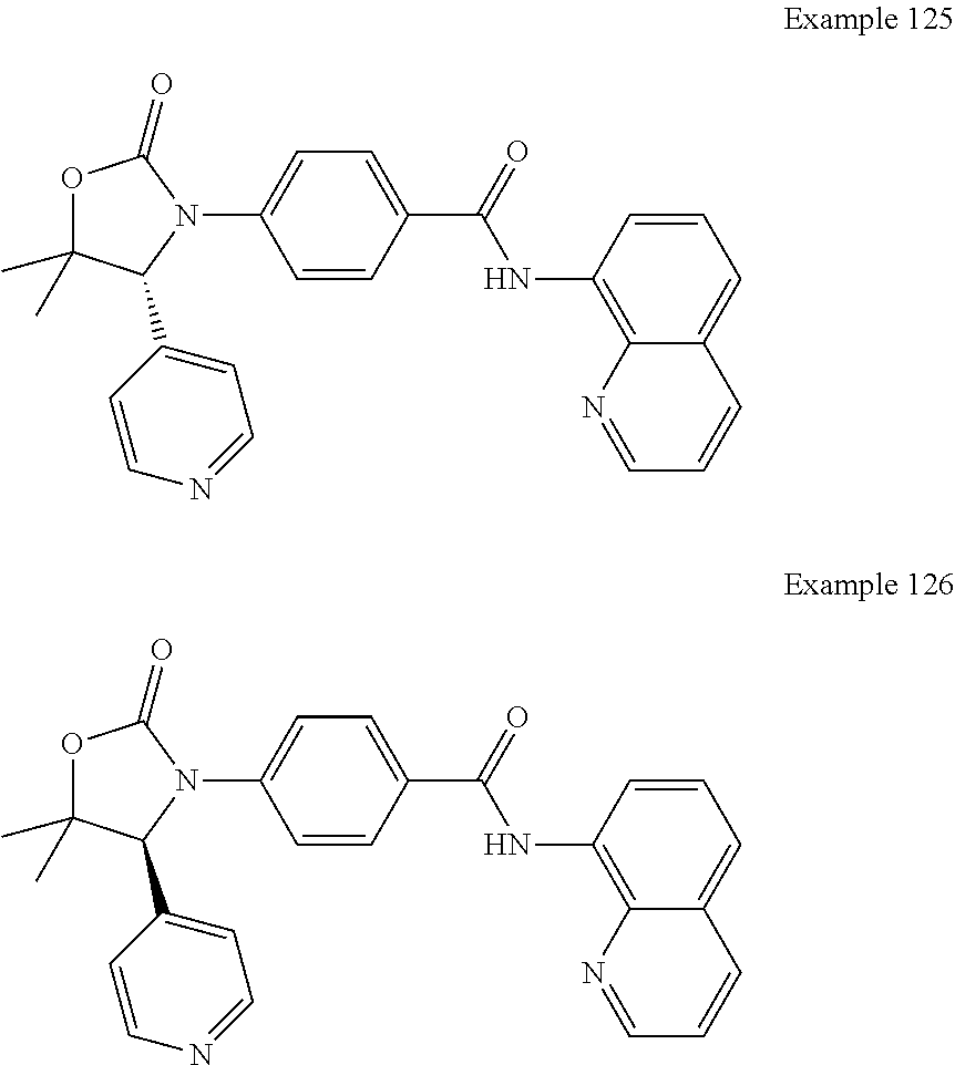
C1=CC(C(=O)NC2=C3C(=CC=C2)C=CC=N3)=CC=C1N1C(=O)OC(C)(C)C1C1=CC=NC=C1.C1=CC(C(=O)NC2=C3C(=CC=C2)C=CC=N3)=CC=C1N1C(=O)OC(C)(C)C1C1=CC=NC=C1
